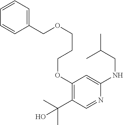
C1(OCCCOCC2=CC=CC=C2)=C(C(C)(C)O)C=NC(NCC(C)C)=C1
